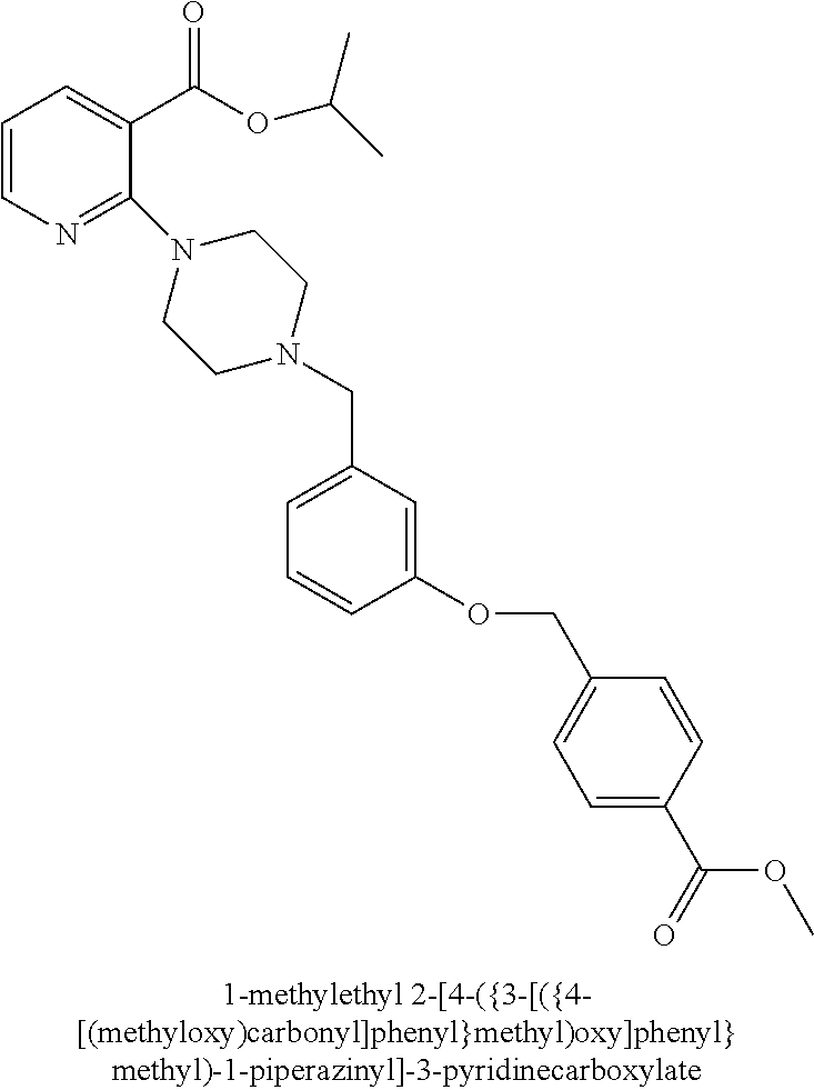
C1=CN=C(N2CCN(CC3=CC=CC(OCC4=CC=C(C(OC)=O)C=C4)=C3)CC2)C(C(OC(C)C)=O)=C1
